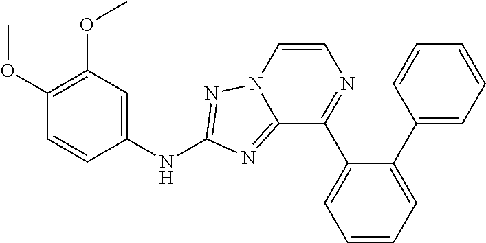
C12=NC(NC3=CC(OC)=C(OC)C=C3)=NN1C=CN=C2C1=CC=CC=C1C1=CC=CC=C1
